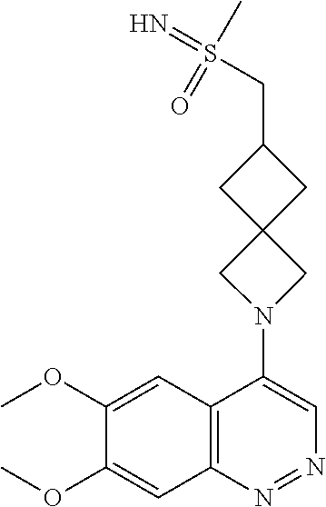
C12=C(N=NC=C1N1CC3(C1)CC(CS(=N)(C)=O)C3)C=C(OC)C(OC)=C2
